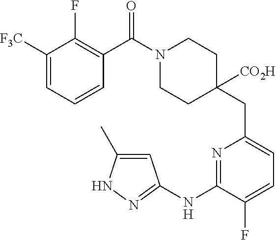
C1([F3C])=CC=CC(C(=O)N2CCC(CC3=CC=C(F)C(NC4=NNC(C)=C4)=N3)([CO2H])CC2)=C1F
